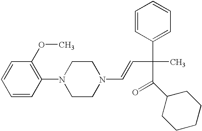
C1=CC(N2CCN(C=CC(C(=O)C3CCCCC3)(C)C3=CC=CC=C3)CC2)=C(OC)C=C1
